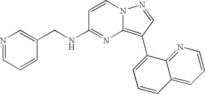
C1(CNC2=NC3=C(C4=CC=CC5=CC=CN=C45)C=NN3C=C2)=CN=CC=C1
